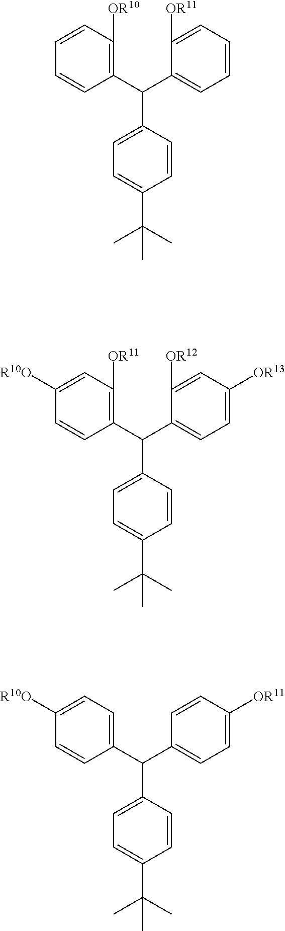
C1(C(C2=C([OR10])C=CC=C2)C2=CC=C(C(C)(C)C)C=C2)=CC=CC=C1[OR11].C1(C(C2=CC=C([R10O])C=C2)C2=CC=C(C(C)(C)C)C=C2)=CC=C([OR11])C=C1.C1=C(C(C2=C([OR11])C=C([R10O])C=C2)C2=CC=C(C(C)(C)C)C=C2)C([OR12])=CC([OR13])=C1
